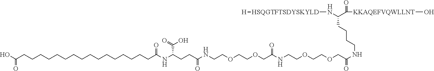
[H].C(CC(NCCOCCOCC(=O)NCCOCCOCC(NCCCCC(C([KKAQEFVQWLLNT]O)=O)N[HSQGTFTSDYSKYLD][H])=O)=O)C(NC(CCCCCCCCCCCCCCCCC(O)=O)=O)C(=O)O
